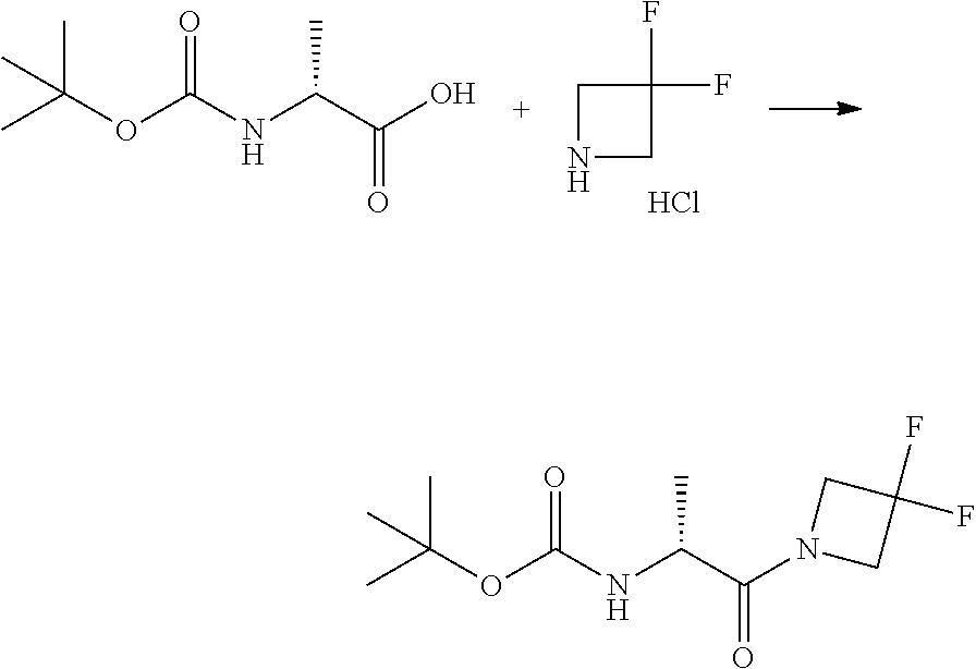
C1(F)(F)CNC1.Cl.C(NC(C(O)=O)C)(=O)OC(C)(C)C.N(C(C(N1CC(F)(F)C1)=O)C)C(=O)OC(C)(C)C
